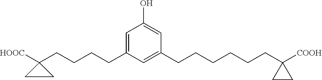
C1(CCCCC2([HOOC])CC2)=CC(O)=CC(CCCCCCC2([COOH])CC2)=C1
